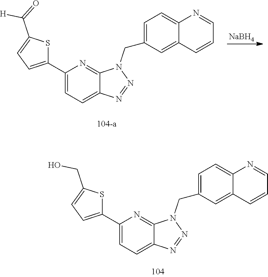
C1(C2=CC=C(CO)S2)=CC=C2C(=N1)N(CC1=CC=C3C(=C1)C=CC=N3)N=N2.C1(C2=CC=C(C(=O)[H])S2)=CC=C2C(=N1)N(CC1=CC=C3C(=C1)C=CC=N3)N=N2.[NaBH4]
